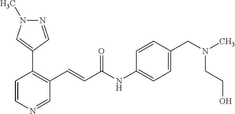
C1=CN=CC(C=CC(=O)NC2=CC=C(CN(CCO)C)C=C2)=C1C1=CN(C)N=C1
